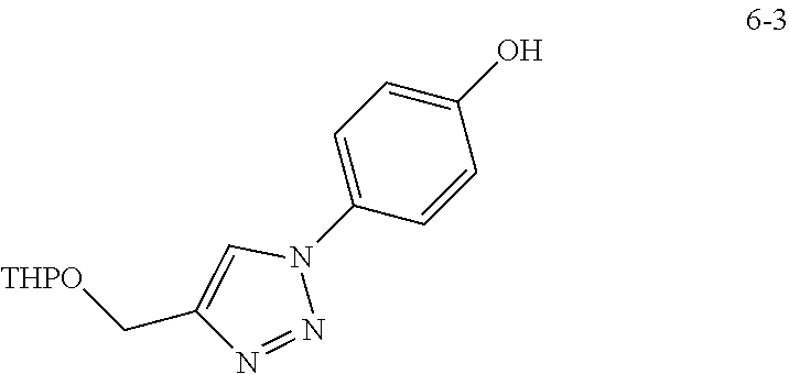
C1(O)=CC=C(N2C=C(C[THPO])N=N2)C=C1
